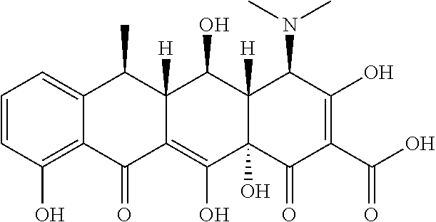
C1=CC(O)=C2C(=C1)C(C)C1([H])C(=C(O)C3(O)C([H])(C1O)C(N(C)C)C(O)=C(C(O)=O)C3=O)C2=O
